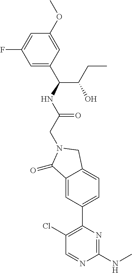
C1(=O)C2=CC(C3=C(Cl)C=NC(NC)=N3)=CC=C2CN1CC(NC(C1=CC(F)=CC(OC)=C1)C(CC)O)=O
